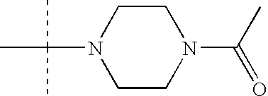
N1(C(C)(C)C)CCN(C(C)=O)CC1
